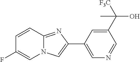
C1=CC2=NC(C3=CN=CC(C([F3C])(O)C)=C3)=CN2C=C1F
